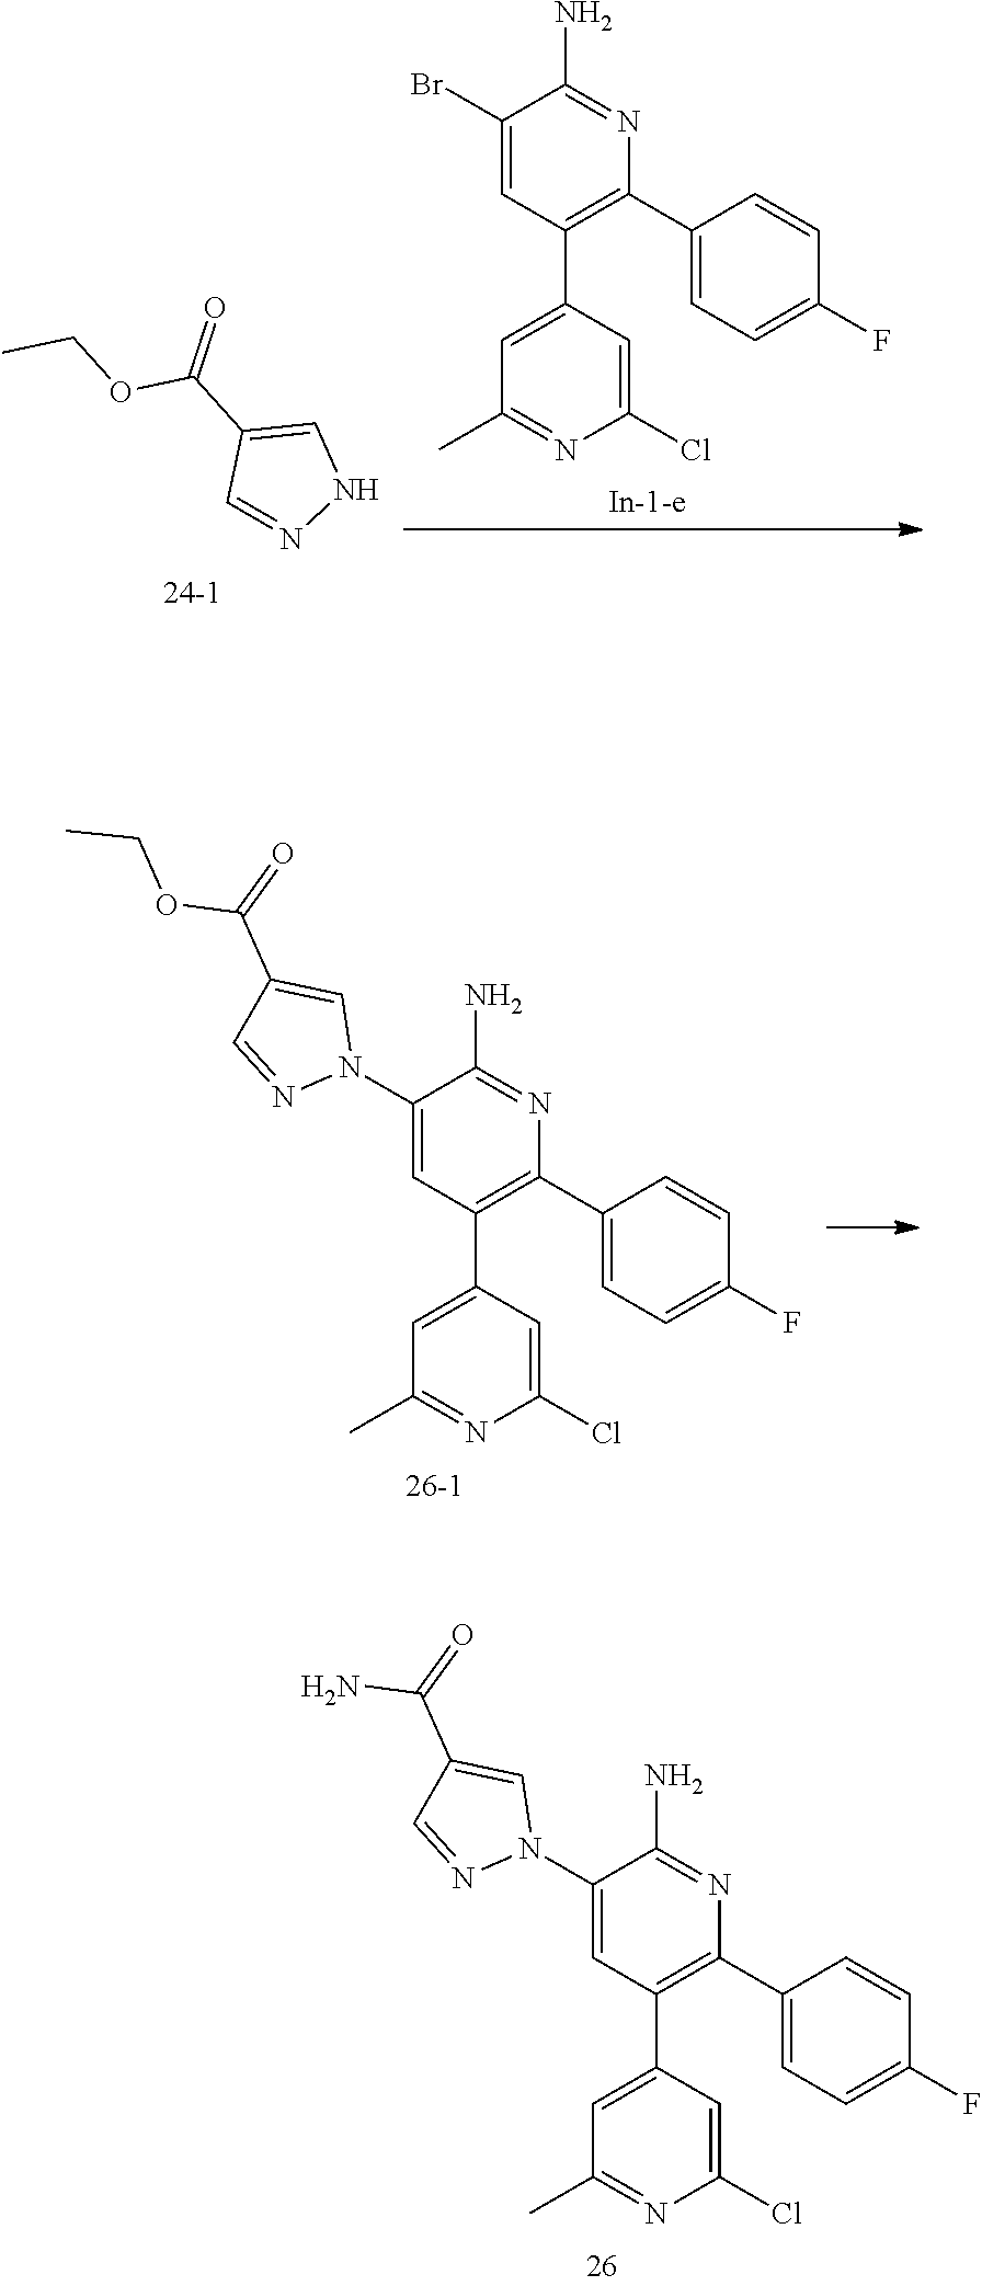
C1=NNC=C1C(OCC)=O.C1(C)=NC(Cl)=CC(C2=C(C3=CC=C(F)C=C3)N=C(N)C(Br)=C2)=C1.C1(C)=NC(Cl)=CC(C2=C(C3=CC=C(F)C=C3)N=C(N)C(N3C=C(C(=O)OCC)C=N3)=C2)=C1.C1(C)=NC(Cl)=CC(C2=C(C3=CC=C(F)C=C3)N=C(N)C(N3C=C(C(=O)N)C=N3)=C2)=C1
